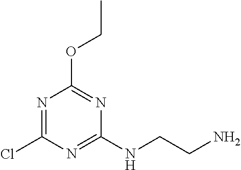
N1=C(Cl)N=C(NCCN)N=C1OCC
